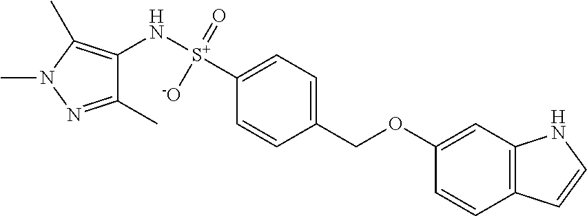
C1(N[S+]([-O])(=O)C2=CC=C(COC3=CC4=C(C=C3)C=CN4)C=C2)=C(C)N(C)N=C1C
